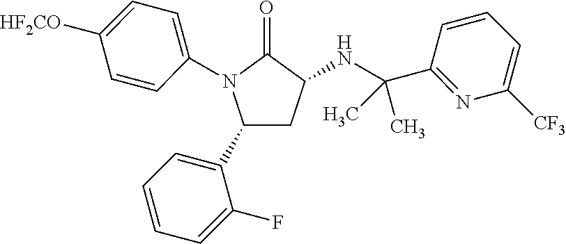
C1(C2=CC=CC=C2F)CC(NC(C2=NC([CF3])=CC=C2)(C)C)C(=O)N1C1=CC=C([HF2CO])C=C1
